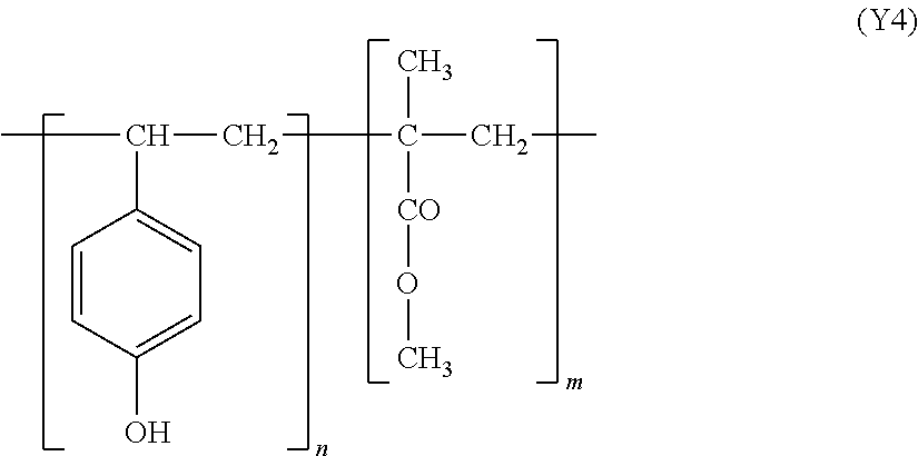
CC(CC(CC)(C)[CO]OC)C1=CC=C(O)C=C1
